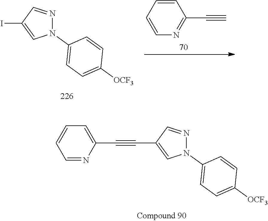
N1(C2=CC=C([OCF3])C=C2)N=CC(C#CC2=CC=CC=N2)=C1.N1(C2=CC=C([OCF3])C=C2)N=CC(I)=C1.N1=C(C#C)C=CC=C1
